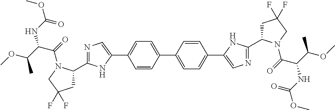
C1(C2=NC=C(C3=CC=C(C4=CC=C(C5=CN=C(C6CC(F)(F)CN6C(C(NC(OC)=O)C(OC)C)=O)N5)C=C4)C=C3)N2)CC(F)(F)CN1C(=O)C(C(OC)C)NC(OC)=O
